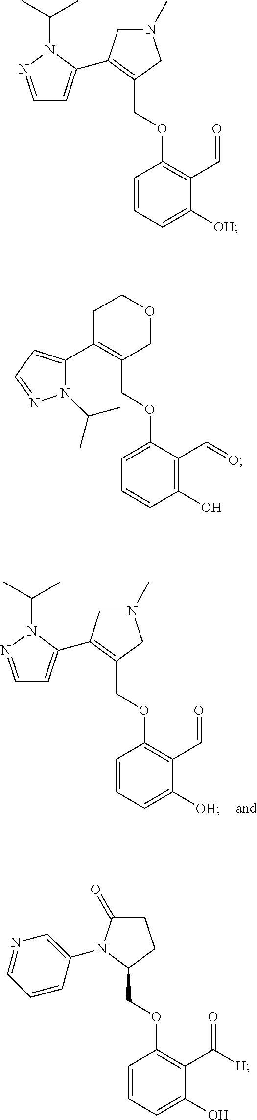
C1(COC2=C(C=O)C([OH])=CC=C2)=C(C2=CC=NN2C(C)C)CN(C)C1.C1(COC2=C(C=O)C([OH])=CC=C2)=C(C2=CC=NN2C(C)C)CN(C)C1.C1(COC2=CC=CC(O)=C2C=O)=C(C2=CC=NN2C(C)C)CCOC1.C1(COC2=C(C(=O)[H])C(O)=CC=C2)CCC(=O)N1C1=CN=CC=C1
